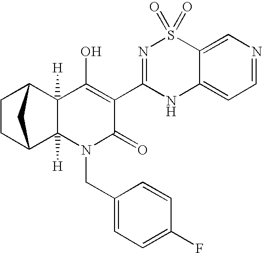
C12([H])C3CCC(C1([H])N(CC1=CC=C(F)C=C1)C(=O)C(C1=NS(=O)(=O)C4=CN=CC=C4N1)=C2O)C3
